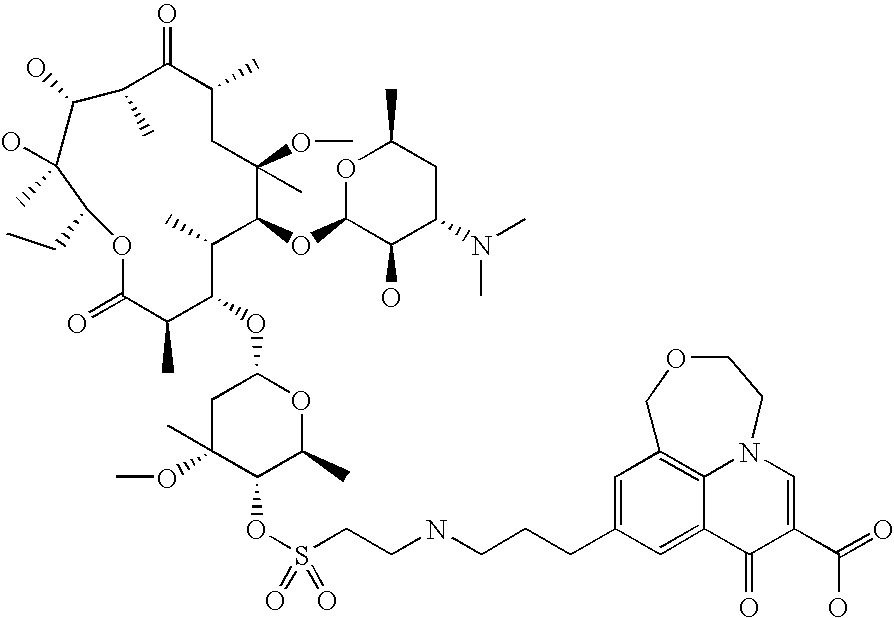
C1C(OC)(C)C(OS(CCNCCCC2=CC3=C4C(=C2)C(=O)C(C(=O)O)=CN4CCOC3)(=O)=O)C(C)OC1OC1C(C)C(=O)OC(CC)C(O)(C)C(O)C(C)C(=O)C(C)CC(C)(OC)C(OC2C(O)C(N(C)C)CC(C)O2)C1C
